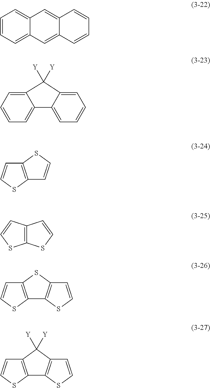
C1=CC=C2C(=C1)C=C1C(=C2)C=CC=C1.C12=CC=CC=C1C1=CC=CC=C1C2([Y])[Y].C12=C(SC=C1)C=CS2.C12=C(C=CS1)C=CS2.C12=C(SC=C1)C1=C(S2)C=CS1.C12=C(SC=C1)C1=C(C2([Y])[Y])C=CS1
